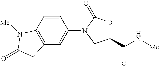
C1(C(N[Me])=O)OC(=O)N(C2=CC3=C(C=C2)N([Me])C(=O)C3)C1
